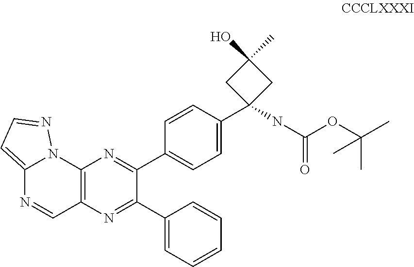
C12=CC=NN1C1=C(C=N2)N=C(C2=CC=CC=C2)C(C2=CC=C(C3(NC(OC(C)(C)C)=O)CC(O)(C)C3)C=C2)=N1
